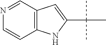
N1=CC2=C(C=C1)NC(C(C)(C)C)=C2
